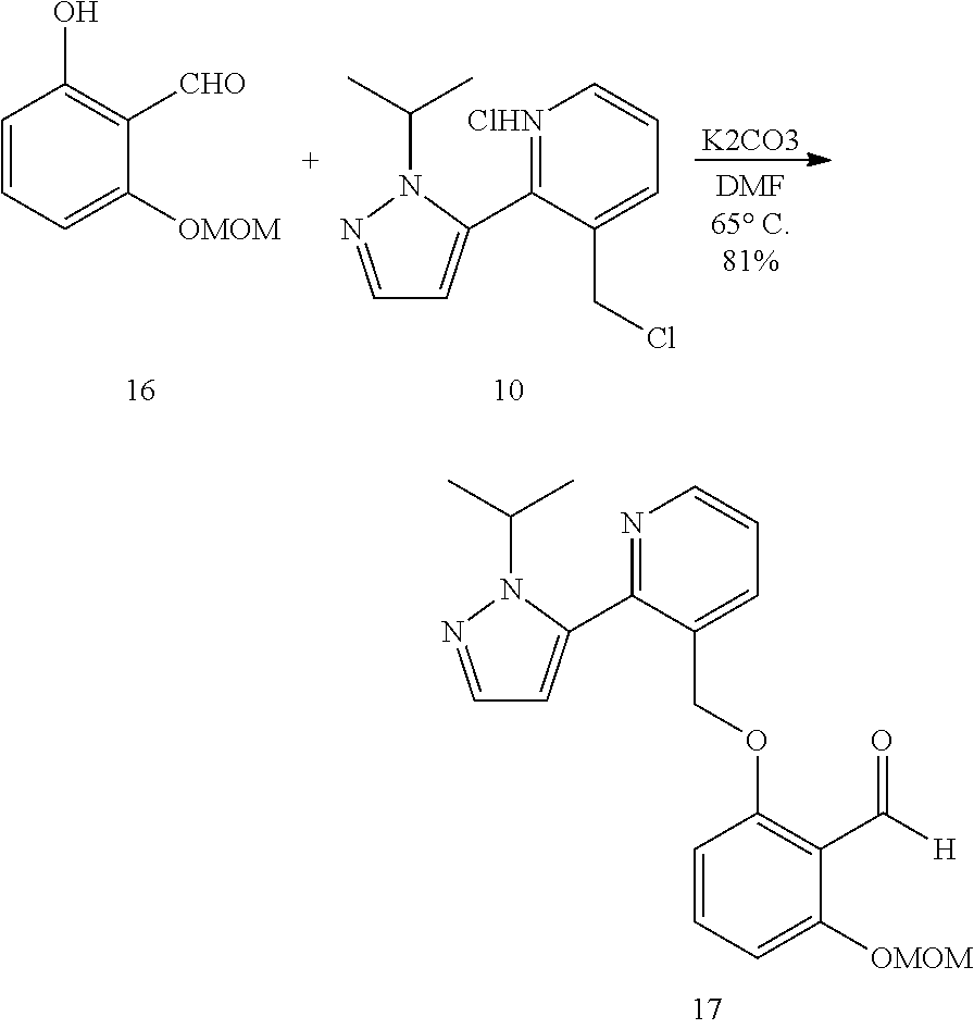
C1=CC=C([OMOM])C([CHO])=C1O.[ClHN]1=C(C2=CC=NN2C(C)C)C(CCl)=CC=C1.[K2CO3].N1=C(C2=CC=NN2C(C)C)C(COC2=C(C([H])=O)C([OMOM])=CC=C2)=CC=C1
